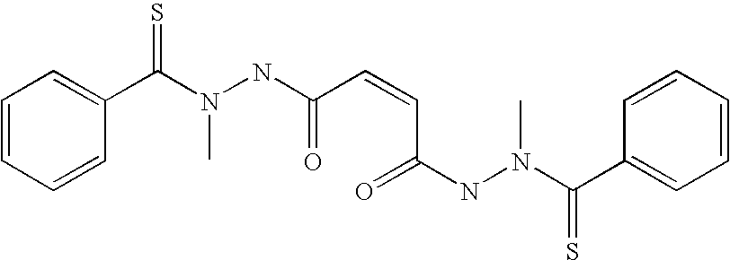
C1=CC=CC(C(N(NC(C=CC(=O)NN(C(C2=CC=CC=C2)=S)C)=O)C)=S)=C1
